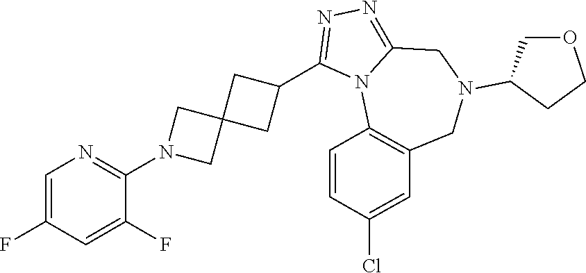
C1=C(F)C=C(F)C(N2CC3(C2)CC(C2=NN=C4N2C2=C(CN(C5COCC5)C4)C=C(Cl)C=C2)C3)=N1
